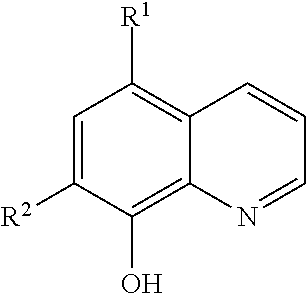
C12=C([R1])C=C([R2])C(O)=C1N=CC=C2
